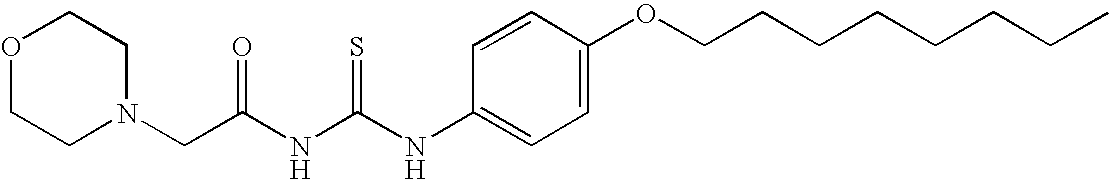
O1CCN(CC(NC(NC2=CC=C(OCCCCCCCC)C=C2)=S)=O)CC1
